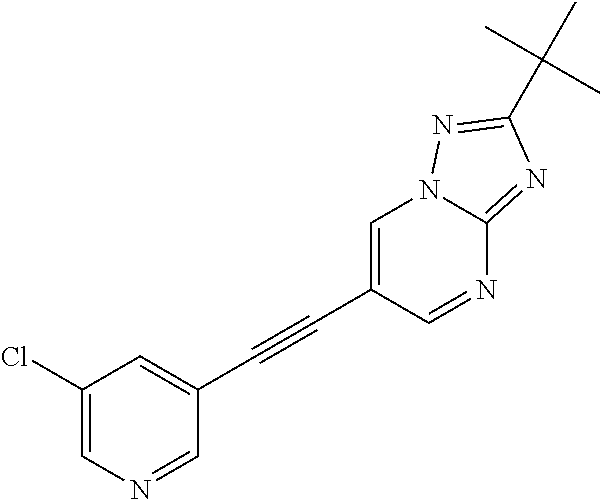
C1(Cl)=CN=CC(C#CC2=CN3C(=NC(C(C)(C)C)=N3)N=C2)=C1
